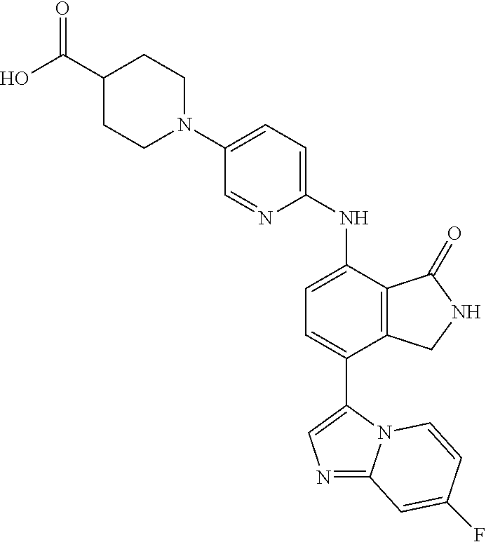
C1(C(O)=O)CCN(C2=CC=C(NC3=CC=C(C4=CN=C5N4C=CC(F)=C5)C4=C3C(=O)NC4)N=C2)CC1
